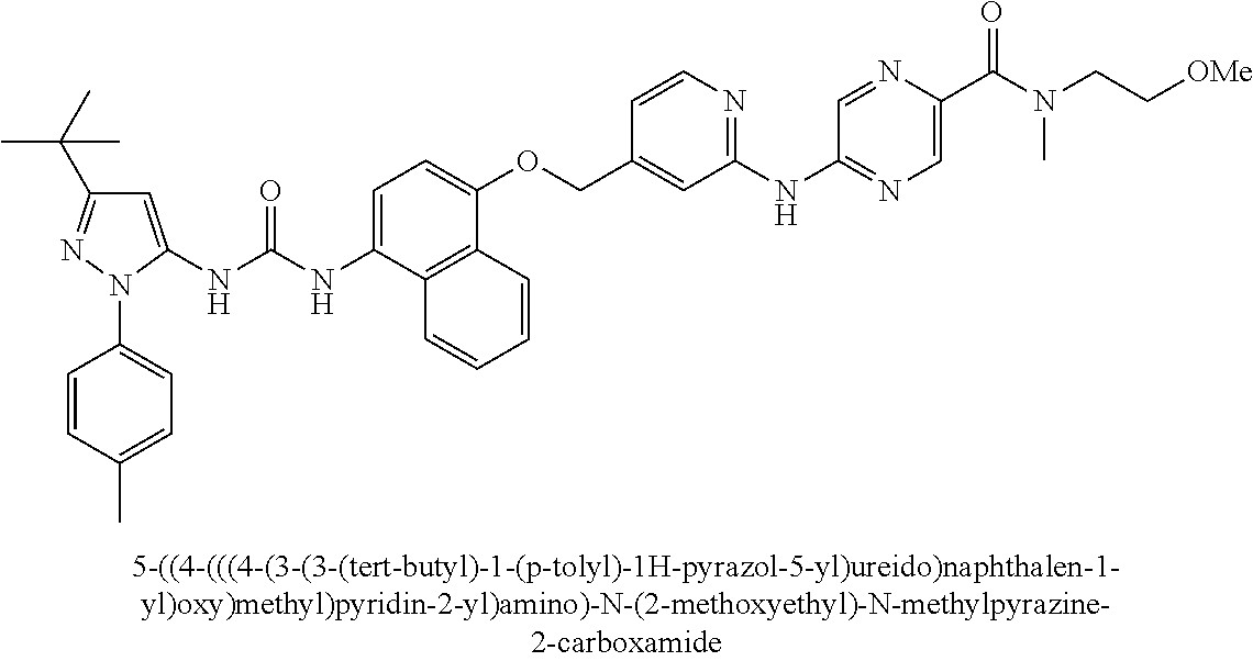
N(C(NC1=CC=C(OCC2=CC(NC3=NC=C(C(N(CC[OMe])C)=O)N=C3)=NC=C2)C2=C1C=CC=C2)=O)C1=CC(C(C)(C)C)=NN1C1=CC=C(C)C=C1
